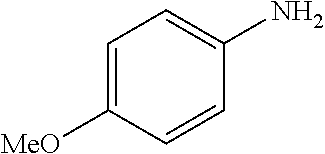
C1=C([MeO])C=CC(N)=C1
